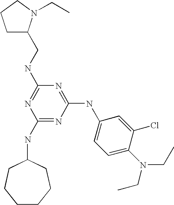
C(NC1=NC(NC2CCCCCC2)=NC(NC2=CC=C(N(CC)CC)C(Cl)=C2)=N1)C1CCCN1CC
